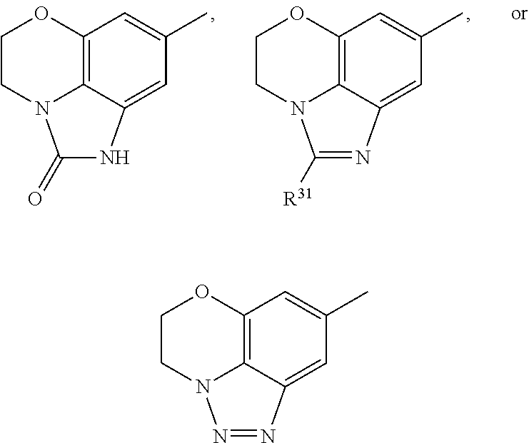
C12=C3C(=CC(C)=C1)N=NN3CCO2.C12=C3C(=CC(C)=C1)NC(=O)N3CCO2.C12=C3C(=CC(C)=C1)N=C([R31])N3CCO2
